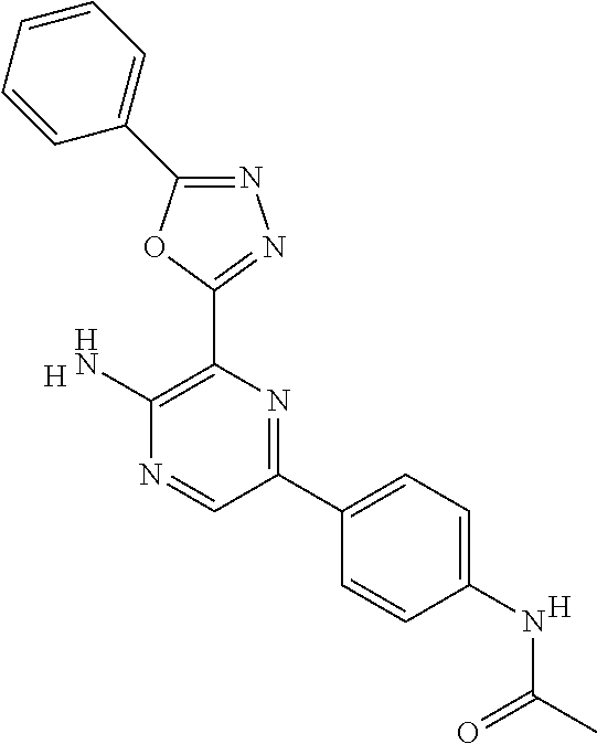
[H].C1(N)=C(C2=NN=C(C3=CC=CC=C3)O2)N=C(C2=CC=C(NC(C)=O)C=C2)C=N1.[H]
